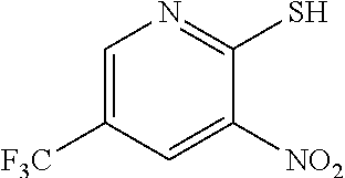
C1=C([F3C])C=C([NO2])C(S)=N1
